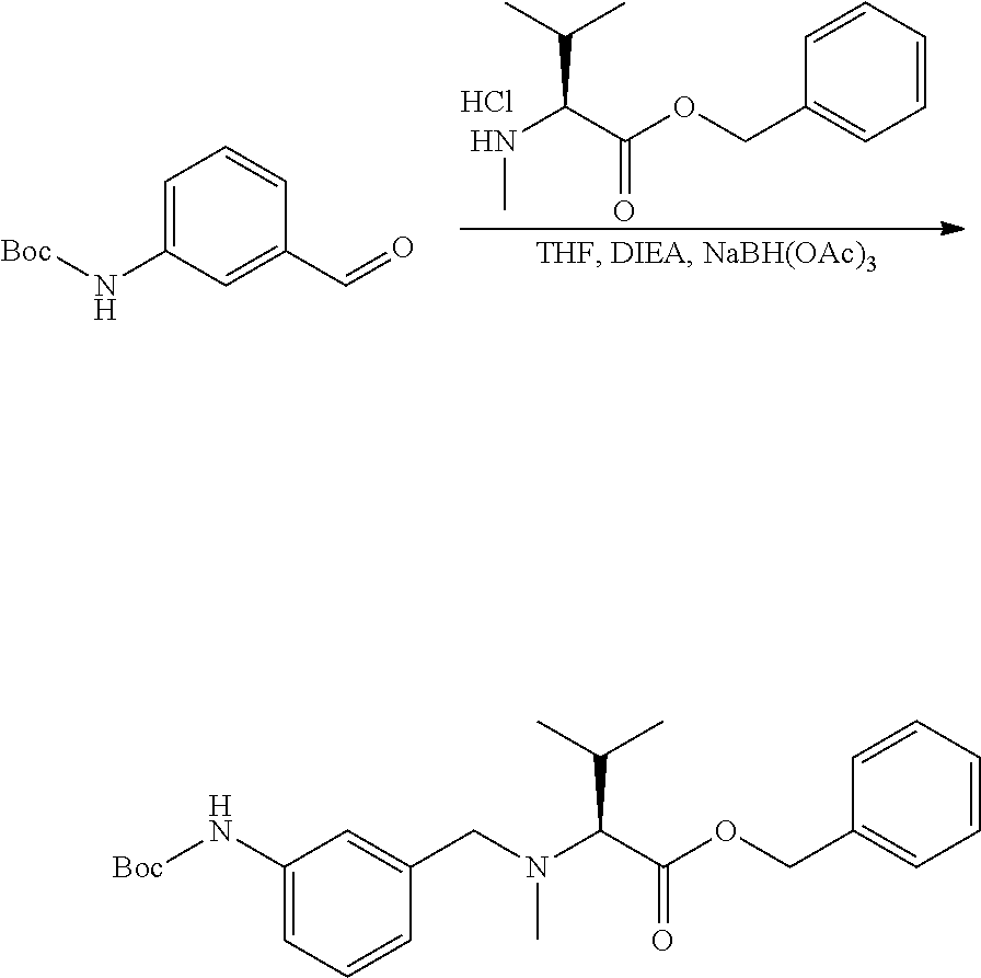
Cl.C1=C(N[Boc])C=C(C=O)C=C1.C1=CC=CC=C1COC(C(NC)C(C)C)=O.C1=C(N[Boc])C=C(CN(C(C(OCC2=CC=CC=C2)=O)C(C)C)C)C=C1
